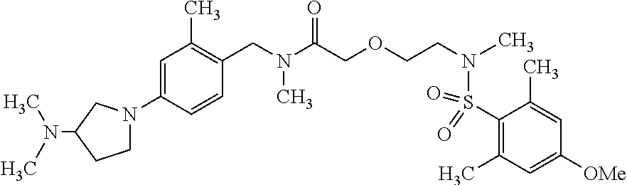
C1=C(N2CCC(N(C)C)C2)C=CC(CN(C(COCCN(S(C2=C(C)C=C([OMe])C=C2C)(=O)=O)C)=O)C)=C1C
